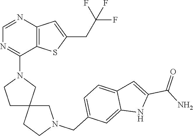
C12=C(SC(CC(F)(F)F)=C1)C(N1CCC3(C1)CCN(CC1=CC=C4C(=C1)NC(C(N)=O)=C4)C3)=NC=N2
